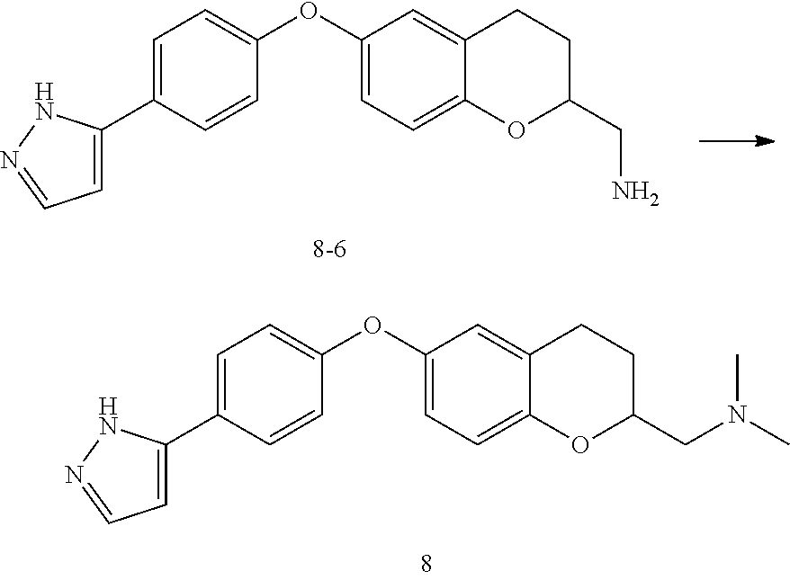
C1=C(C2=CC=NN2)C=CC(OC2=CC=C3C(=C2)CCC(CN)O3)=C1.C1=C(C2=CC=NN2)C=CC(OC2=CC=C3C(=C2)CCC(CN(C)C)O3)=C1
